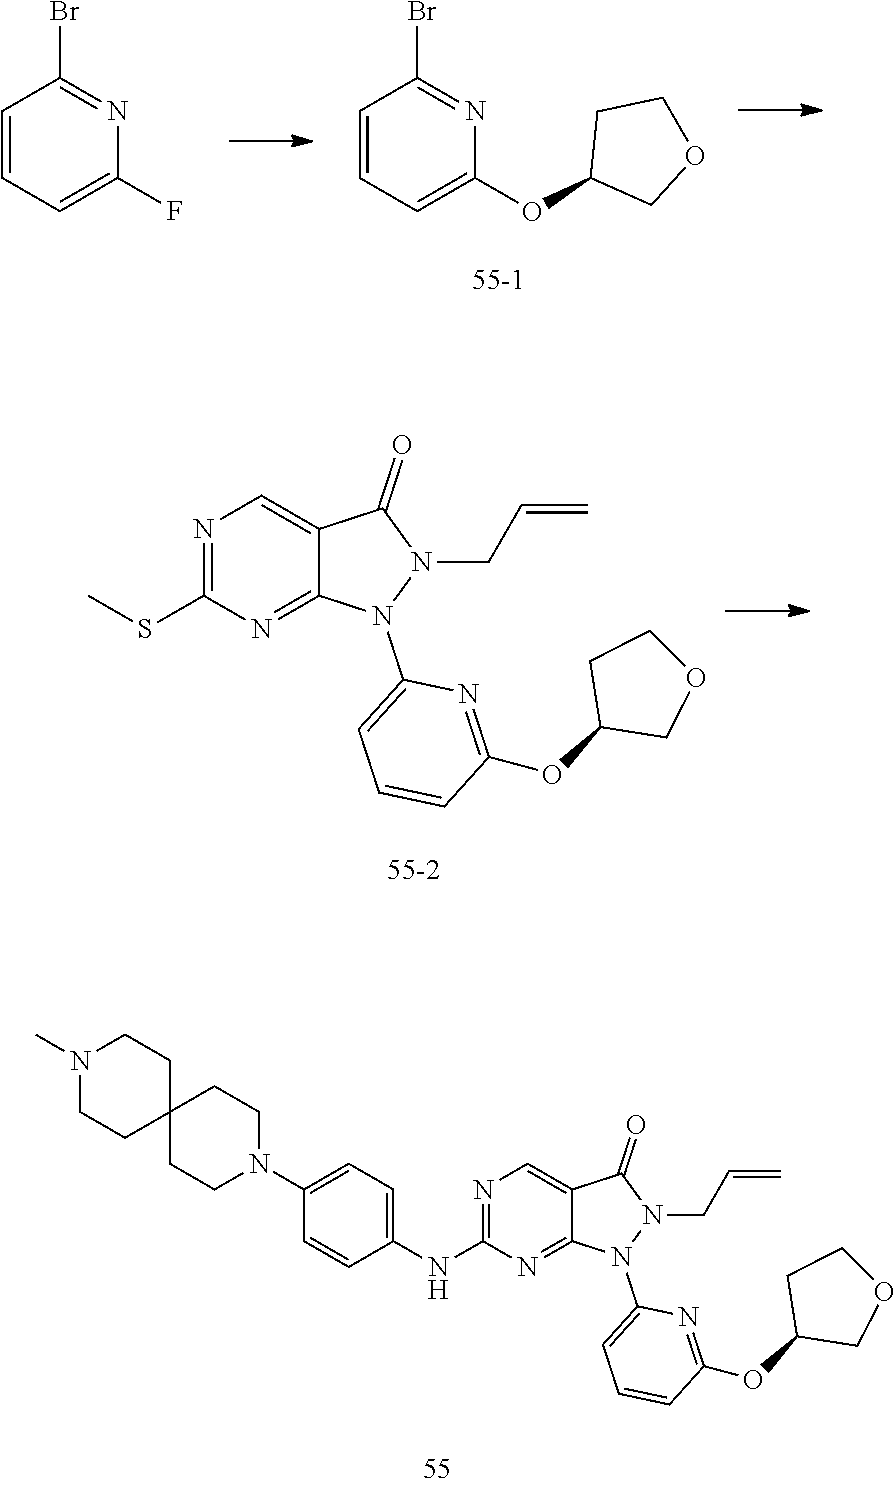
C1=CC=C(F)N=C1Br.C1=CC=C(OC2COCC2)N=C1Br.N1=C(SC)N=C2C(=C1)C(=O)N(CC=C)N2C1=CC=CC(OC2COCC2)=N1.N1=C(NC2=CC=C(N3CCC4(CC3)CCN(C)CC4)C=C2)N=C2C(=C1)C(=O)N(CC=C)N2C1=CC=CC(OC2COCC2)=N1
